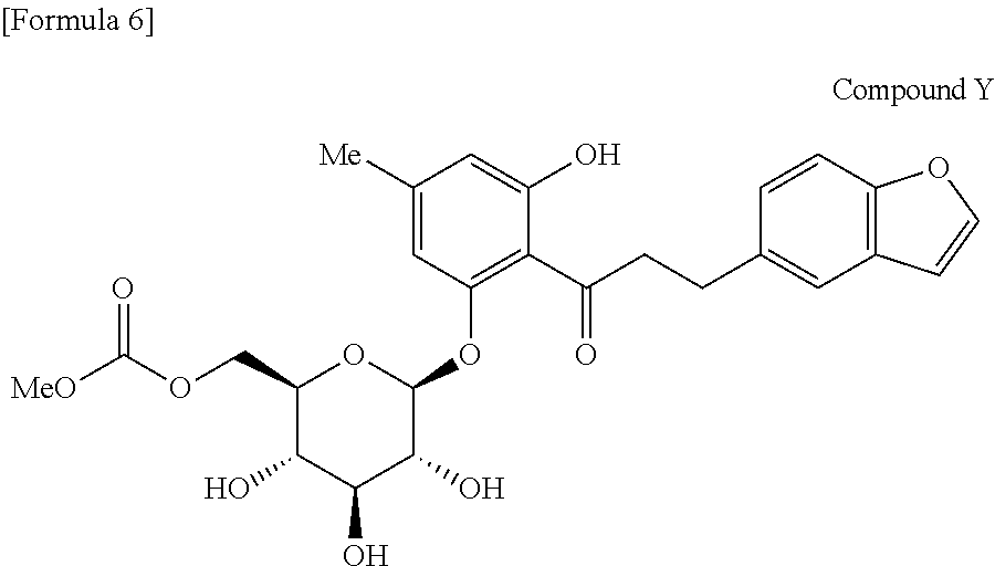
C1(COC([MeO])=O)C(O)C(O)C(O)C(OC2=C(C(CCC3=CC4=C(C=C3)OC=C4)=O)C(O)=CC([Me])=C2)O1
